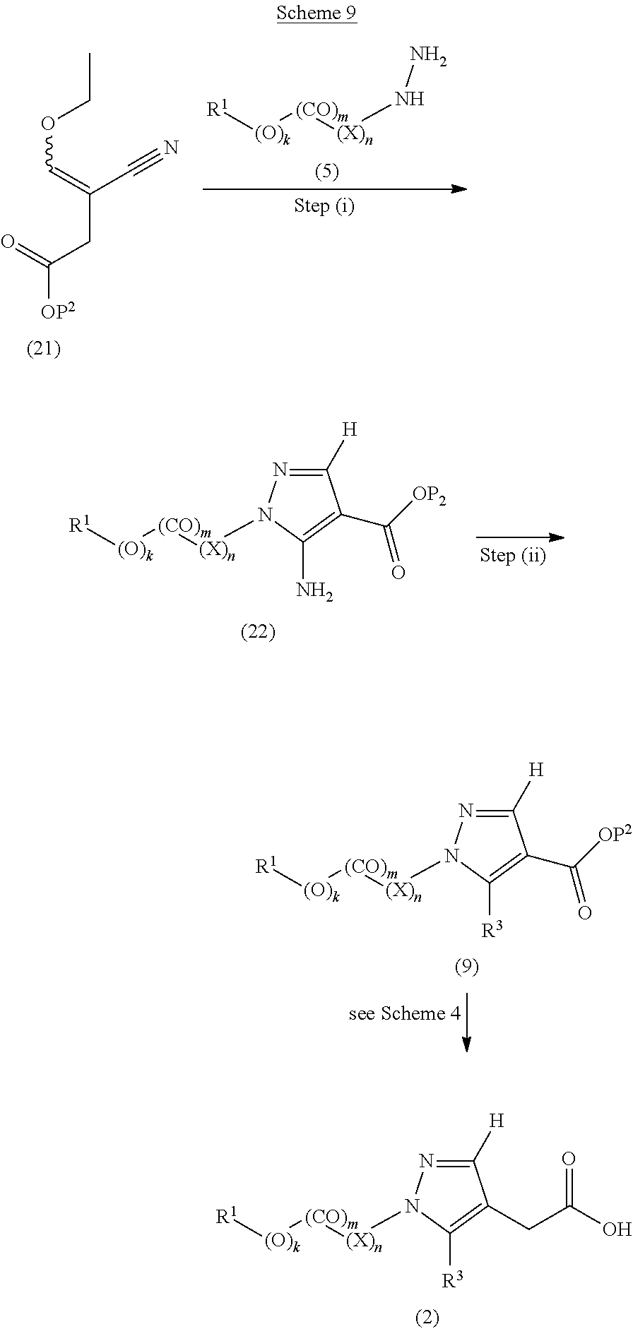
C1([H])=NN([(X)n][(CO)m][(O)k][R1])C([R3])=C1C(=O)[OP2].C1([H])=NN([(X)n][(CO)m][(O)k][R1])C([R3])=C1CC(O)=O.O=C(CC(=COCC)C#N)[OP2].NN[(X)n][(CO)m][(O)k][R1].C1([H])=NN([(X)n][(CO)m][(O)k][R1])C(N)=C1C([OP2])=O
